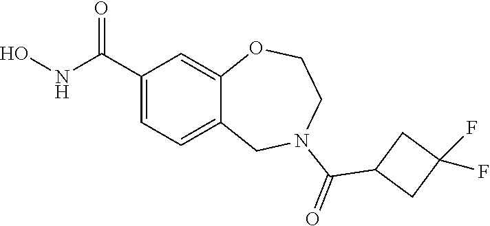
C1(C(NO)=O)=CC=C2C(=C1)OCCN(C(=O)C1CC(F)(F)C1)C2
